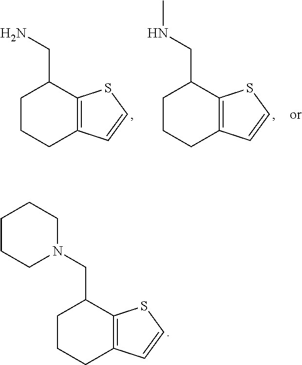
C1CCC2=C(C1CN1CCCCC1)SC=C2.C1CCC2=C(C1CN)SC=C2.C1CCC2=C(C1CNC)SC=C2
